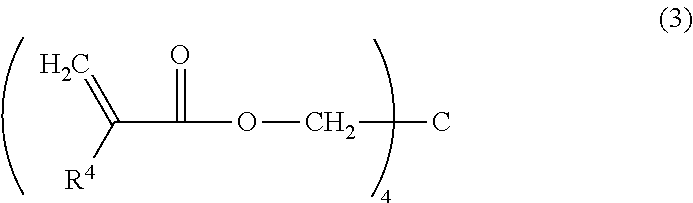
C(C(=O)OCC)([R4])=C
